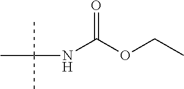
N(C(OCC)=O)C(C)(C)C
